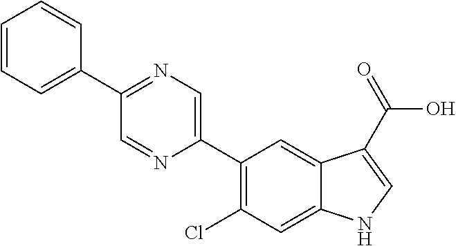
C1(C2=CC=CC=C2)=NC=C(C2=C(Cl)C=C3C(=C2)C(C(=O)O)=CN3)N=C1
